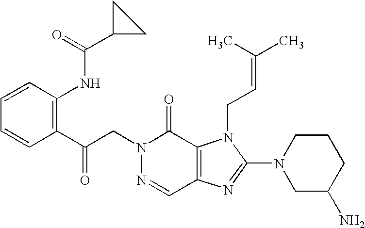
C(CN1N=CC2=C(C1=O)N(CC=C(C)C)C(N1CC(N)CCC1)=N2)(C1=C(NC(C2CC2)=O)C=CC=C1)=O
